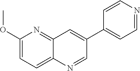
C12=NC(OC)=CC=C1N=CC(C1=CC=NC=C1)=C2
